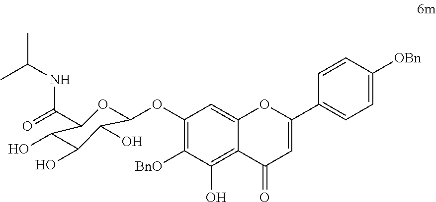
C1(OC2OC(C(=O)NC(C)C)C(O)C(O)C2O)=C([BnO])C(O)=C2C(=C1)OC(C1=CC=C([OBn])C=C1)=CC2=O
